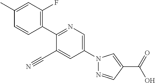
C1(C#N)=CC(N2N=CC(C(O)=O)=C2)=CN=C1C1=C(F)C=C(C)C=C1
